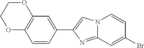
C1=CC(C2=CN3C(=N2)C=C(Br)C=C3)=CC2=C1OCCO2
